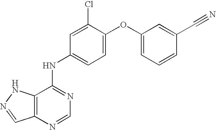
C12=C(N=CN=C1NC1=CC=C(OC3=CC=CC(C#N)=C3)C(Cl)=C1)C=NN2
